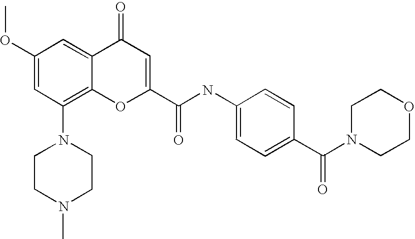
N1(C2=C3C(=CC(OC)=C2)C(=O)C=C(C(NC2=CC=C(C(N4CCOCC4)=O)C=C2)=O)O3)CCN(C)CC1
